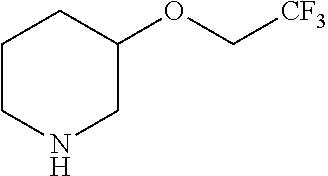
C1CNCC(OC[CF3])C1
